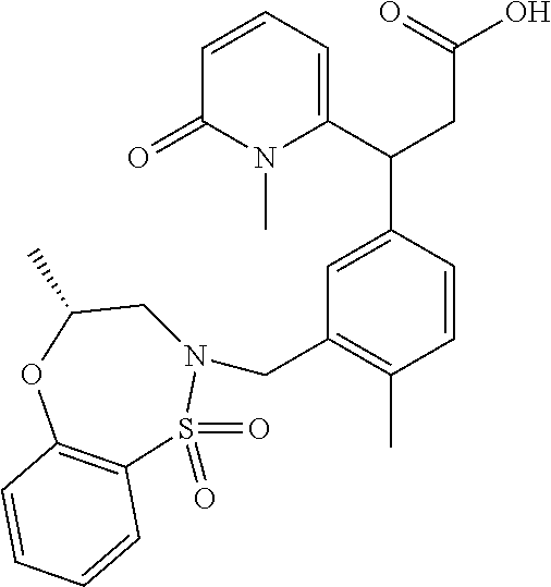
C1=CC(C)=C(CN2CC(C)OC3=C(S2(=O)=O)C=CC=C3)C=C1C(C1=CC=CC(=O)N1C)CC(O)=O
